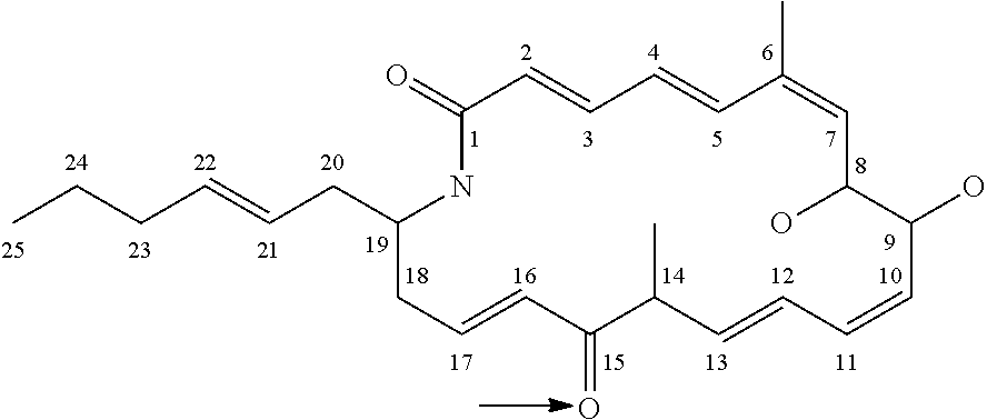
C1(=O)NC(CC=CCCC)CC=CC(=O)C(C)C=CC=CC(O)C(O)C=C(C)C=CC=C1
